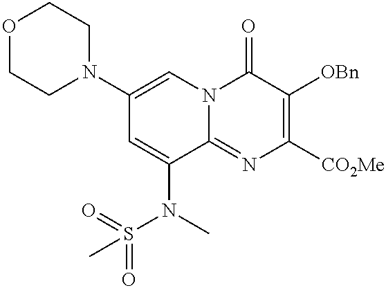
O1CCN(C2=CN3C(=NC([CO2Me])=C([OBn])C3=O)C(N(C)S(=O)(=O)C)=C2)CC1
